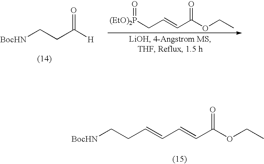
[(EtO)2P](CC=CC(OCC)=O)=O.[BocHN]CCC([H])=O.[BocHN]CCC=CC=CC(OCC)=O
